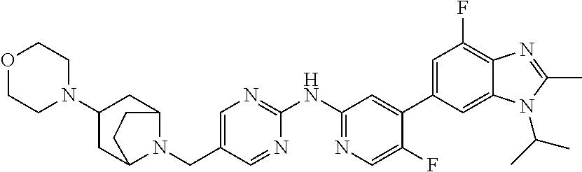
C1(NC2=NC=C(CN3C4CC(N5CCOCC5)CC3CC4)C=N2)=NC=C(F)C(C2=CC(F)=C3C(=C2)N(C(C)C)C(C)=N3)=C1
